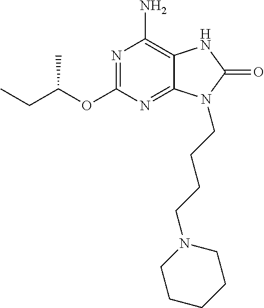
N1=C(OC(CC)C)N=C2C(=C1N)NC(=O)N2CCCCN1CCCCC1
